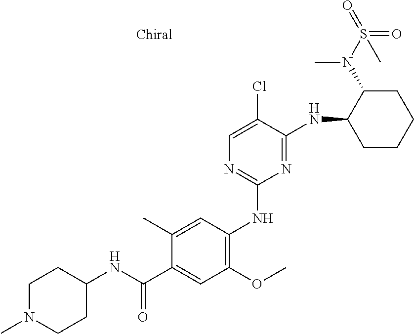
C1(NC2=C(OC)C=C(C(NC3CCN(C)CC3)=O)C(C)=C2)=NC=C(Cl)C(NC2CCCCC2N(S(C)(=O)=O)C)=N1
